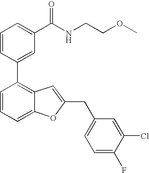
C1=CC(C2=C3C(=CC=C2)OC(CC2=CC=C(F)C(Cl)=C2)=C3)=CC(C(NCCOC)=O)=C1
